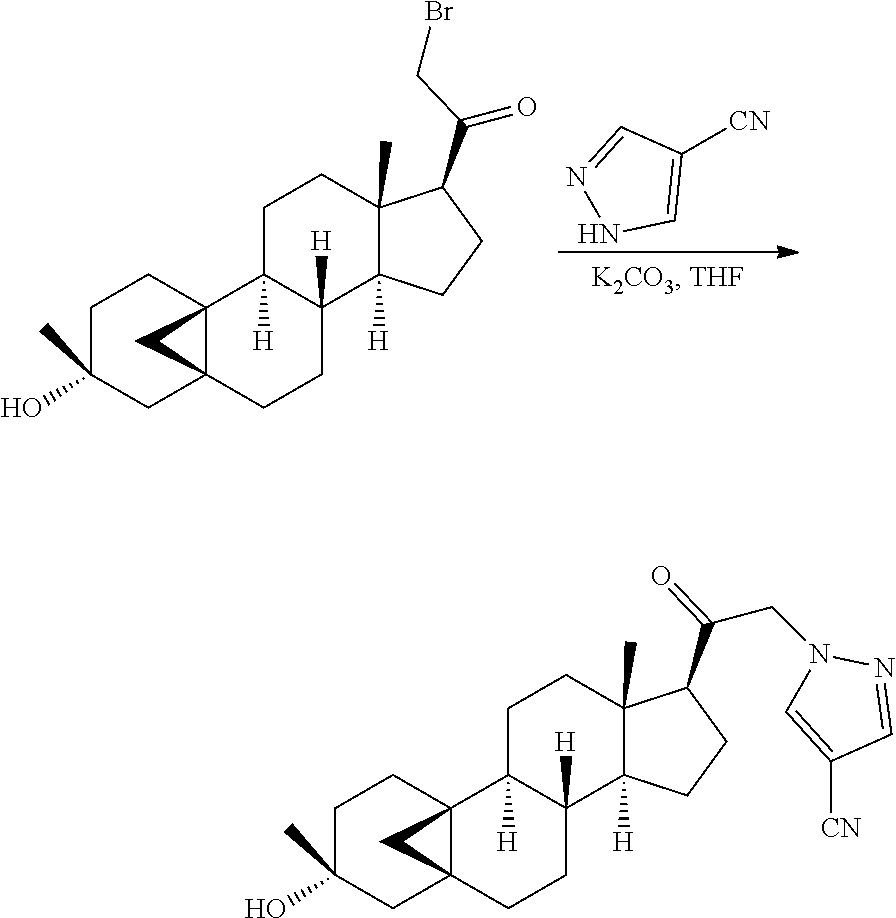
C1C(C)(O)CC23C(C1)(C1([H])C([H])(CC2)C2([H])C(C)(CC1)C(C(CN1C=C([CN])C=N1)=O)CC2)C3.C1C(C)(O)CC23C(C1)(C1([H])C([H])(CC2)C2([H])C(C)(CC1)C(C(=O)CBr)CC2)C3.C1([CN])=CNN=C1
